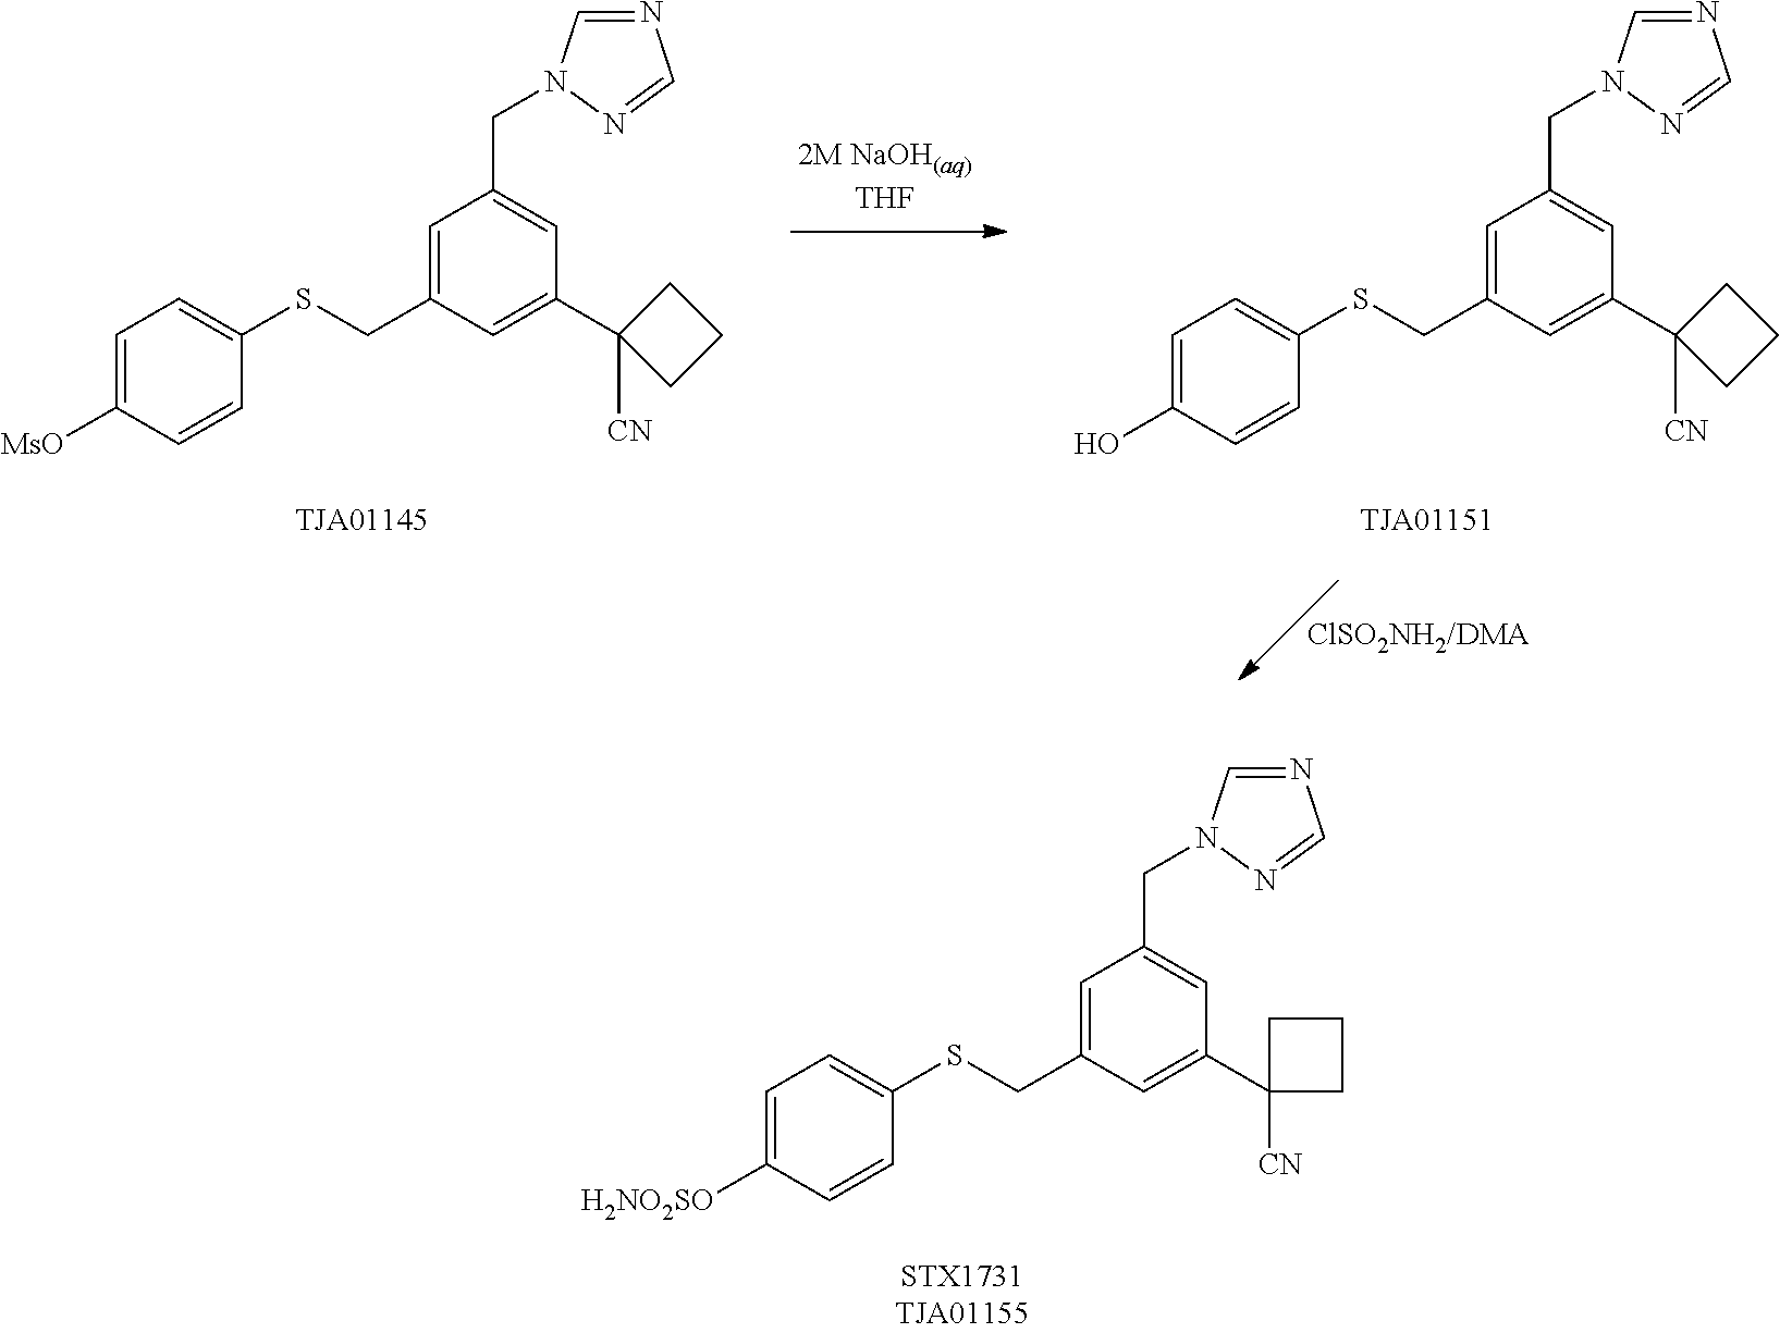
C1=C([MsO])C=CC(SCC2=CC(CN3C=NC=N3)=CC(C3([CN])CCC3)=C2)=C1.C1=C(O)C=CC(SCC2=CC(CN3C=NC=N3)=CC(C3([CN])CCC3)=C2)=C1.C1=C([H2NO2SO])C=CC(SCC2=CC(CN3C=NC=N3)=CC(C3([CN])CCC3)=C2)=C1
